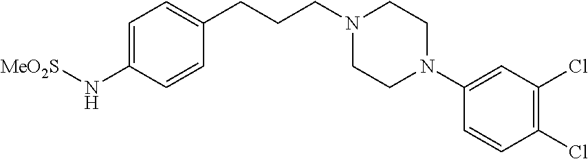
C1=C(N[MeO2S])C=CC(CCCN2CCN(C3=CC(Cl)=C(Cl)C=C3)CC2)=C1
